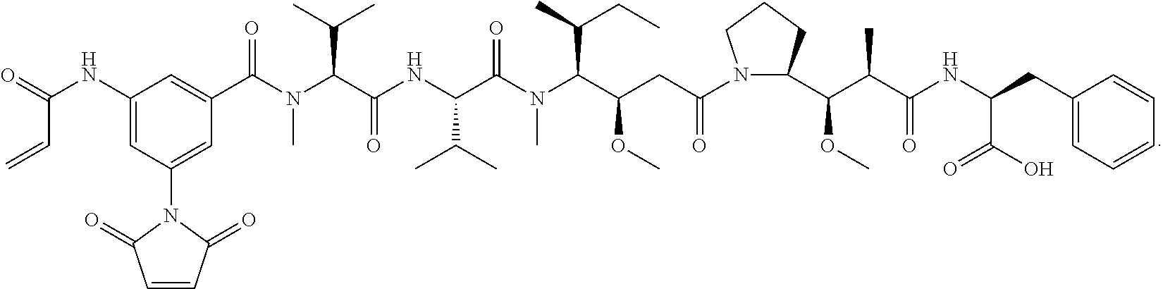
C1(NC(=O)C=C)=CC(N2C(=O)C=CC2=O)=CC(C(=O)N(C)C(C(C)C)C(=O)NC(C(N(C)C(C(CC)C)C(CC(N2C(C(C(C(NC(CC3=CC=CC=C3)C(O)=O)=O)C)OC)CCC2)=O)OC)=O)C(C)C)=C1
